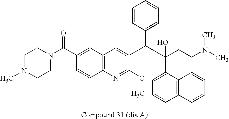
C1N(C)CCN(C(=O)C2=CC3=C(N=C(OC)C(C(C(O)(CCN(C)C)C4=CC=CC5=C4C=CC=C5)C4=CC=CC=C4)=C3)C=C2)C1
